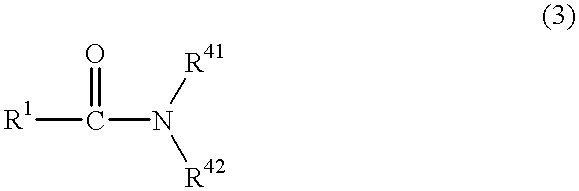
[R1]C(N([R42])[R41])=O
